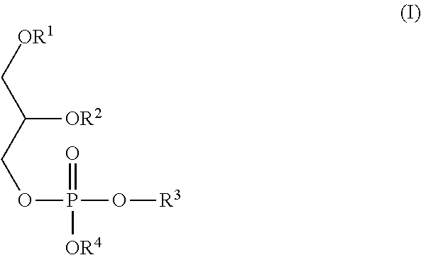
C([OR2])(COP(=O)(O[R3])[OR4])C[OR1]
